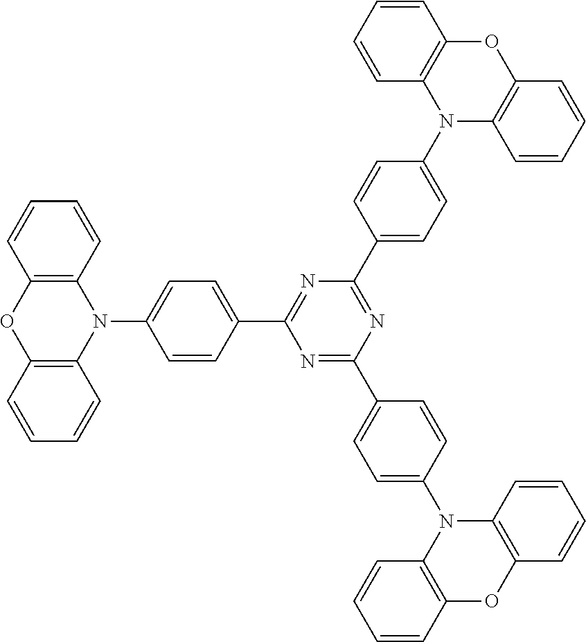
C12=C(C=CC=C1)N(C1=CC=C(C3=NC(C4=CC=C(N5C6=C(OC7=C5C=CC=C7)C=CC=C6)C=C4)=NC(C4=CC=C(N5C6=C(OC7=C5C=CC=C7)C=CC=C6)C=C4)=N3)C=C1)C1=C(O2)C=CC=C1
